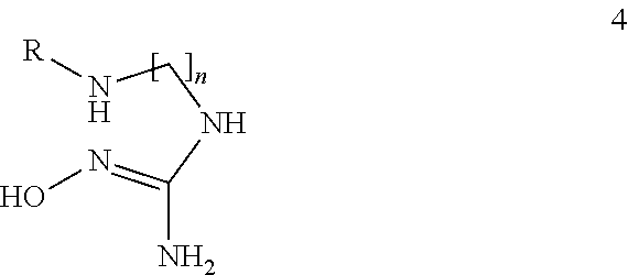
N(CNC(=NO)N)[R]
